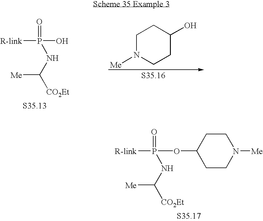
[R-link]P(=O)(NC([CO2Et])[Me])O.C1N([Me])CCC(O)C1.[R-link]P(=O)(NC([CO2Et])[Me])OC1CCN([Me])CC1
